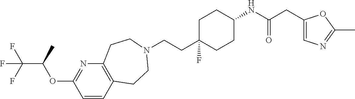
C1=CC2=C(N=C1OC(C(F)(F)F)C)CCN(CCC1(F)CCC(NC(CC3=CN=C(C)O3)=O)CC1)CC2
